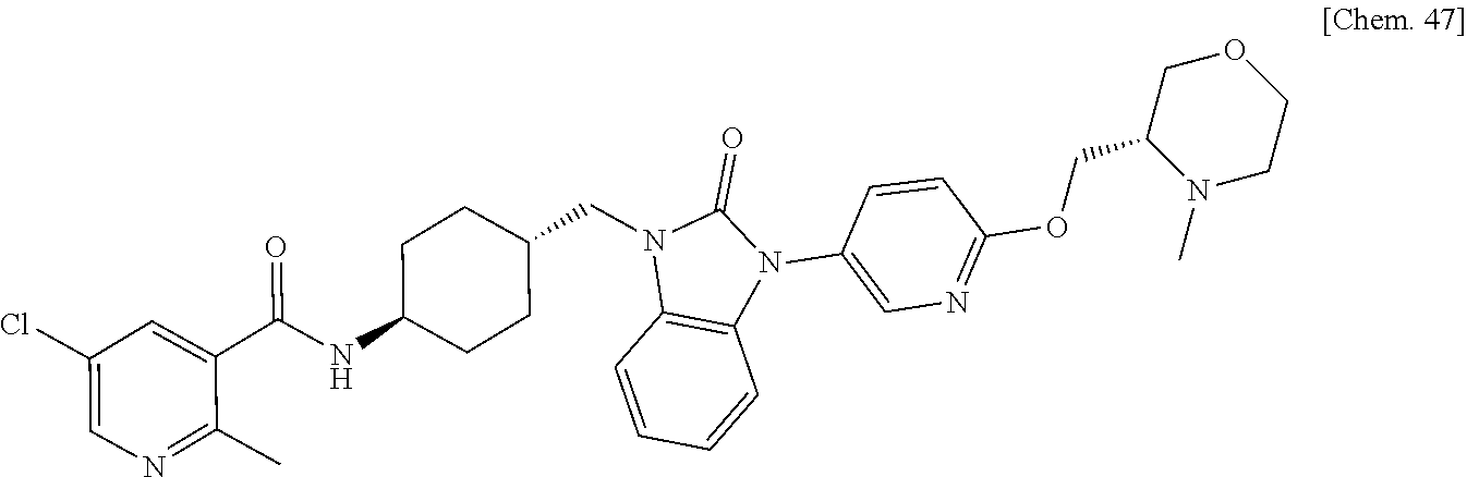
O=C1N(CC2CCC(NC(C3=CC(Cl)=CN=C3C)=O)CC2)C2=C(N1C1=CN=C(OCC3N(C)CCOC3)C=C1)C=CC=C2
